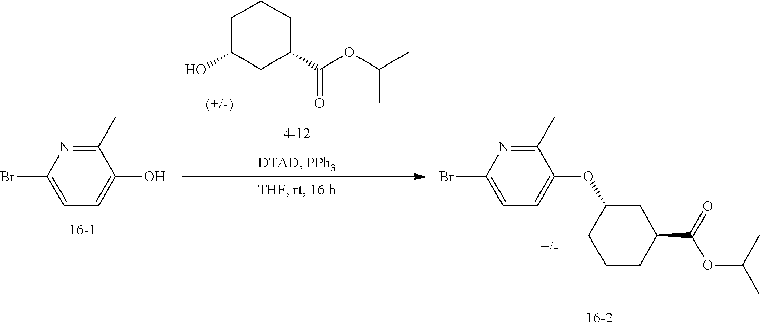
CC(OC(C1CC(OC2=CC=C(Br)N=C2C)CCC1)=O)C.CC(OC(C1CC(O)CCC1)=O)C.C1(O)=CC=C(Br)N=C1C
